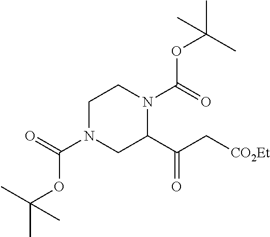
C1N(C(=O)OC(C)(C)C)CC(C(C[CO2Et])=O)N(C(=O)OC(C)(C)C)C1
